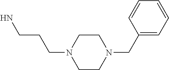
C1CN(CCCN)CCN1CC1=CC=CC=C1
